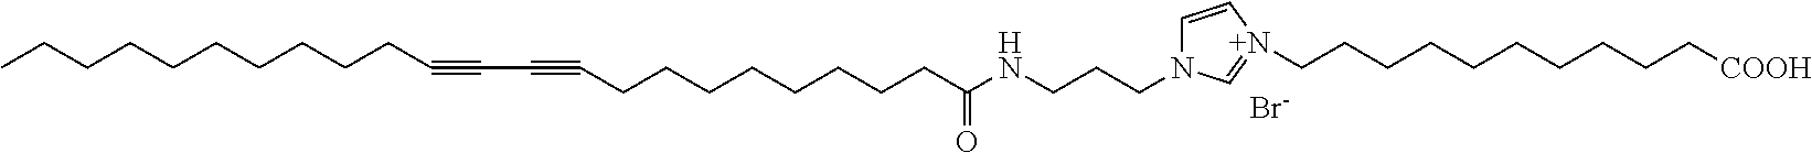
C(CCCCCCCC#CC#CCCCCCCCCC(NCCCN1C=C[N+](CCCCCCCCCC[COOH])=C1)=O)CC.[Br-]
